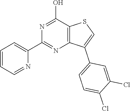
C12=C(C(O)=NC(C3=CC=CC=N3)=N1)SC=C2C1=CC=C(Cl)C(Cl)=C1
